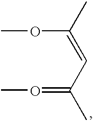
O(C(C)=CC(C)=OC)C
